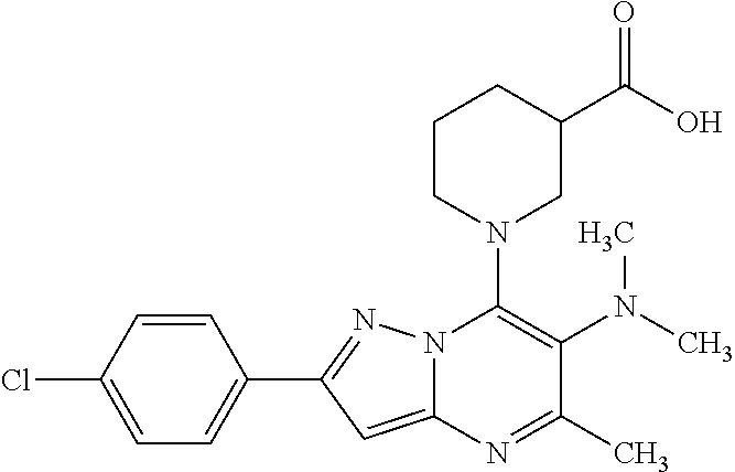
C1=CC(Cl)=CC=C1C1=NN2C(=C1)N=C(C)C(N(C)C)=C2N1CC(C(O)=O)CCC1
